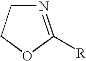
N1=C([R])OCC1
